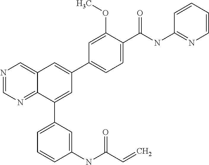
C1(C(NC2=NC=CC=C2)=O)=CC=C(C2=CC3=CN=CN=C3C(C3=CC=CC(NC(C=C)=O)=C3)=C2)C=C1OC
